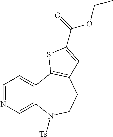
C1=NC=C2C(=C1)C1=C(CCN2[Ts])C=C(C(=O)OCC)S1
